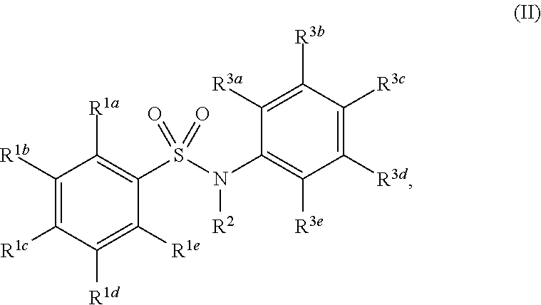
C1([R1b])=C([R1c])C([R1d])=C([R1e])C(S(N(C2=C([R3e])C([R3d])=C([R3c])C([R3b])=C2[R3a])[R2])(=O)=O)=C1[R1a]
